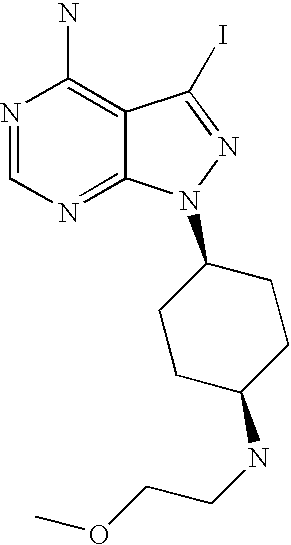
N1=CN=C2C(=C1N)C(I)=NN2C1CCC(NCCOC)CC1
